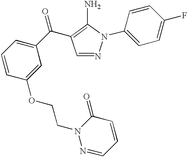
C1(N2N=CC(C(C3=CC=CC(OCCN4N=CC=CC4=O)=C3)=O)=C2N)=CC=C(F)C=C1
